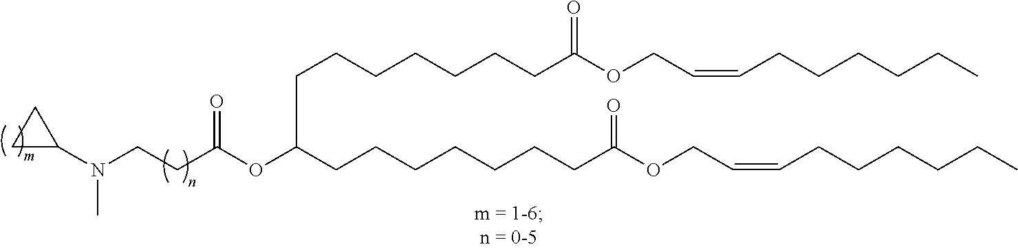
C1(N(CCC(OC(CCCCCCCC(OCC=CCCCCCC)=O)CCCCCCCC(OCC=CCCCCCC)=O)=O)C)CC1
